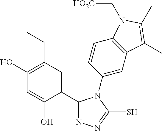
C1(C2=CC(CC)=C(O)C=C2O)=NN=C(S)N1C1=CC2=C(C=C1)N(C[HO2C])C(C)=C2C
